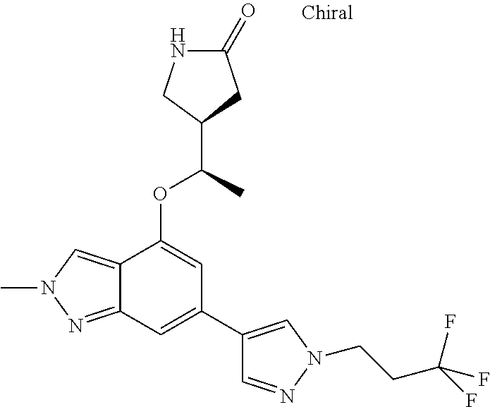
N1C(=O)CC(C(C)OC2=CC(C3=CN(CCC(F)(F)F)N=C3)=CC3=NN(C)C=C23)C1
